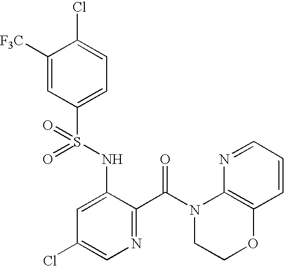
C1([F3C])=CC(S(NC2=CC(Cl)=CN=C2C(=O)N2C3=C(C=CC=N3)OCC2)(=O)=O)=CC=C1Cl
